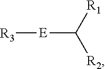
[E](C([R2])[R1])[R3]
